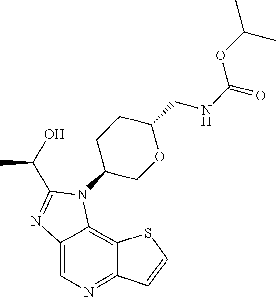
C12=CN=C3C(=C1N(C1CCC(CNC(=O)OC(C)C)OC1)C(C(O)C)=N2)SC=C3
